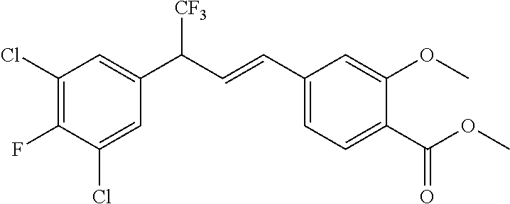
C1(Cl)=C(F)C(Cl)=CC(C(C=CC2=CC=C(C(OC)=O)C(OC)=C2)[CF3])=C1
